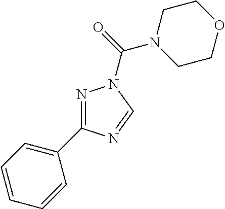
N1=C(C2=CC=CC=C2)N=CN1C(=O)N1CCOCC1
